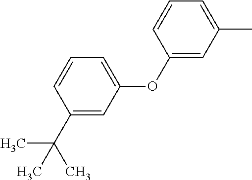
C1(OC2=CC=CC(C(C)(C)C)=C2)=CC(C)=CC=C1
